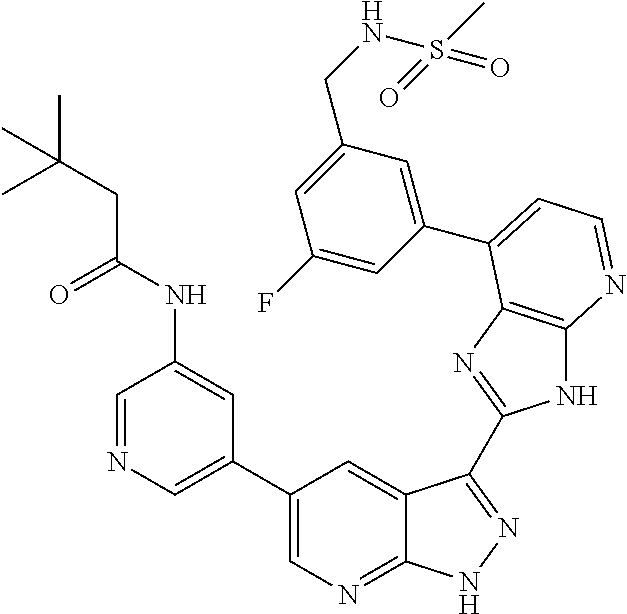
C1=NC=C(C2=CN=C3C(=C2)C(C2=NC4=C(N2)N=CC=C4C2=CC(CNS(C)(=O)=O)=CC(F)=C2)=NN3)C=C1NC(CC(C)(C)C)=O
